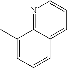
N1=C2C(=CC=C1)C=CC=C2C
